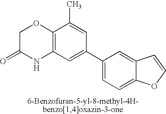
C12=C(C=C(C3=CC=C4C(=C3)C=CO4)C=C1C)NC(=O)CO2
